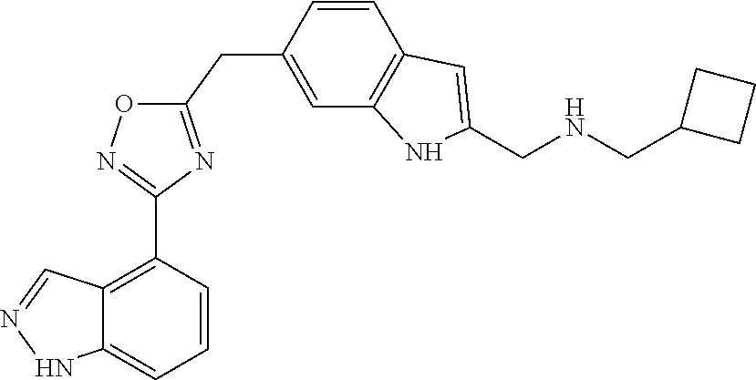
C1(C2=NOC(CC3=CC4=C(C=C3)C=C(CNCC3CCC3)N4)=N2)=C2C(=CC=C1)NN=C2
